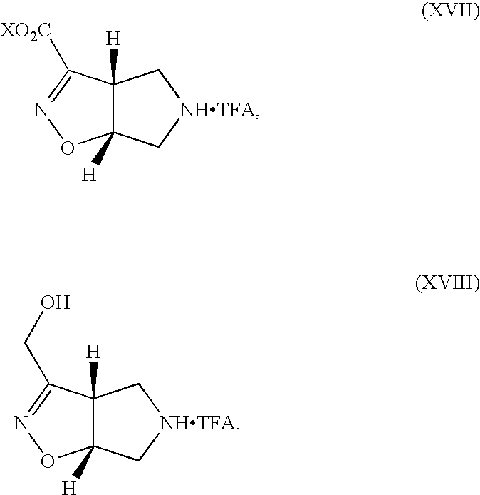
C12([H])C([H])(C([XO2C])=NO1)C[NHTFA]C2.C12([H])C([H])(C(CO)=NO1)C[NHTFA]C2
